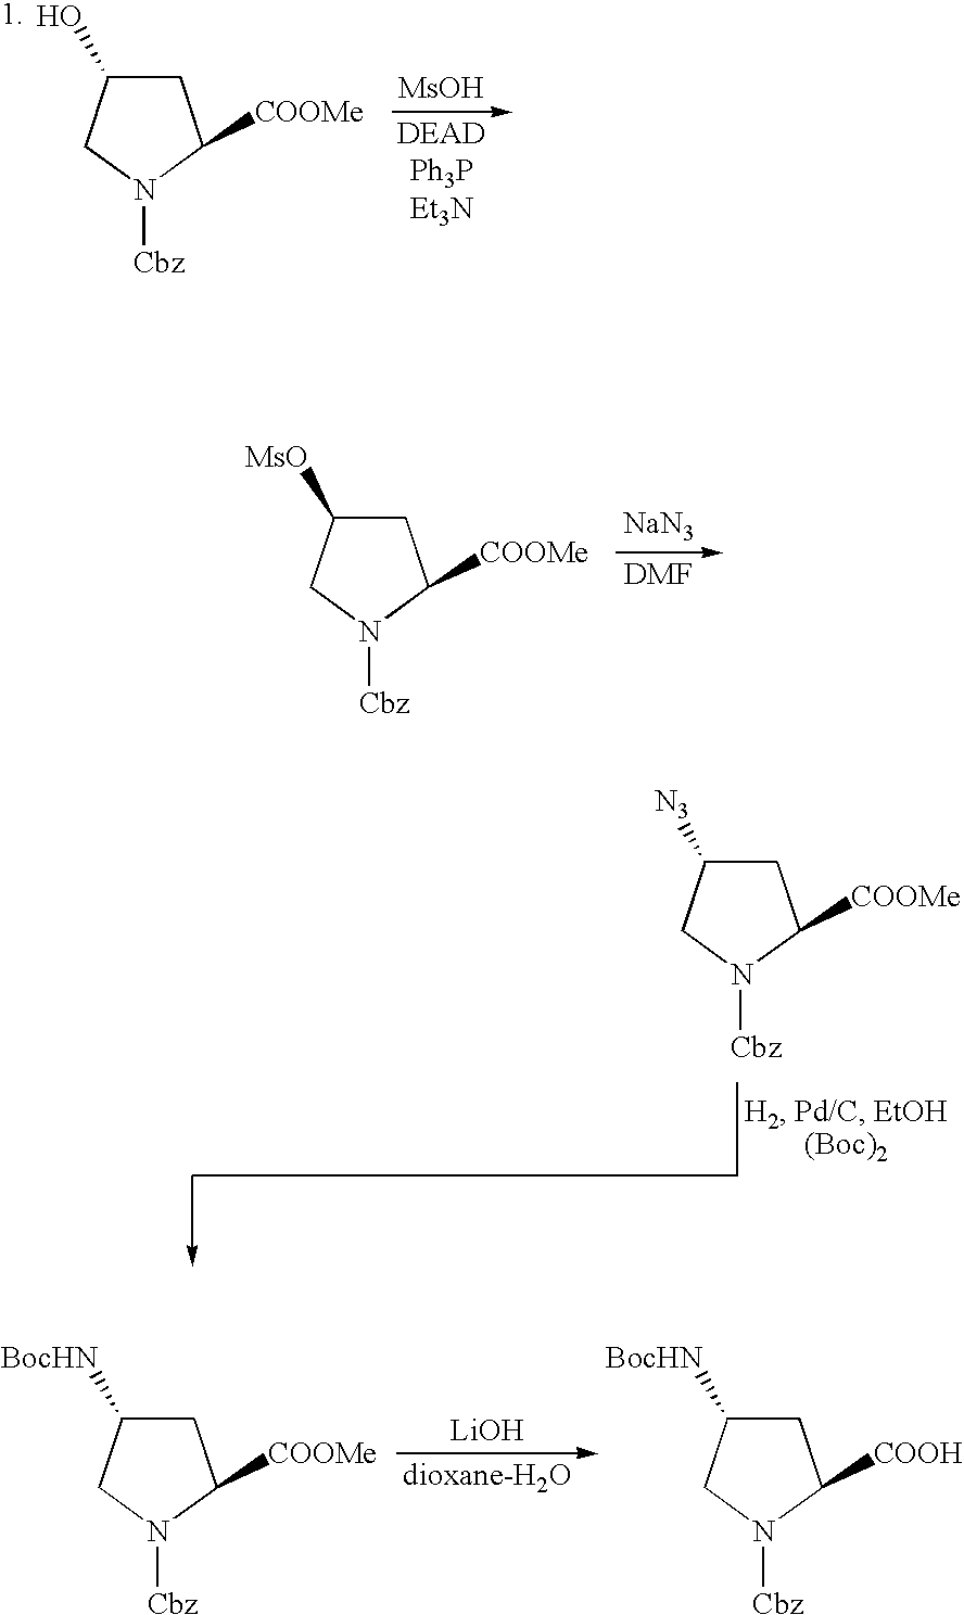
C1C([BocHN])CN([Cbz])C1[COOMe].[LiOH].C1C([BocHN])CN([Cbz])C1[COOH].C1C(O)CN([Cbz])C1[COOMe].[MsOH].C1C([MsO])CN([Cbz])C1[COOMe].[NaN3].C1C([N3])CN([Cbz])C1[COOMe]
